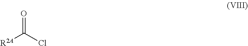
[R2A]C(Cl)=O
